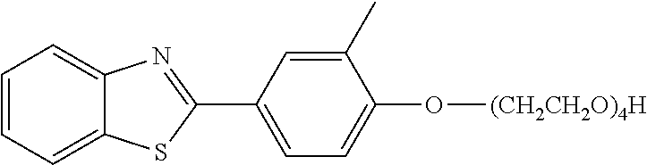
C1=CC=C2C(=C1)N=C(C1=CC=C(O[(CH2CH2O)4H])C(C)=C1)S2
